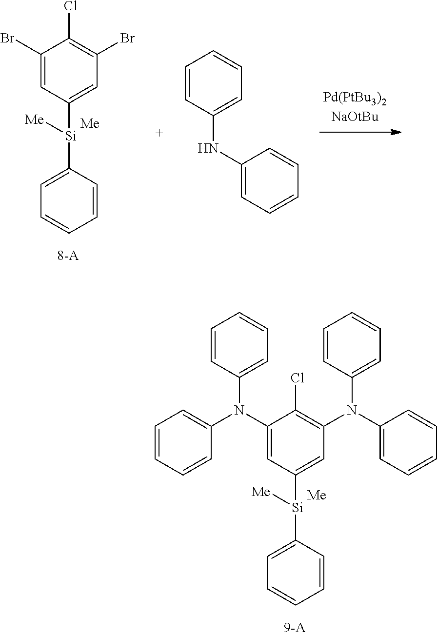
C1(N(C2=CC=CC=C2)C2=CC=CC=C2)=CC([Si](C2=CC=CC=C2)[Me])=CC(N(C2=CC=CC=C2)C2=CC=CC=C2)=C1Cl.[Me].C1(Br)=CC([Si](C2=CC=CC=C2)[Me])=CC(Br)=C1Cl.[Me].C1=CC(NC2=CC=CC=C2)=CC=C1
